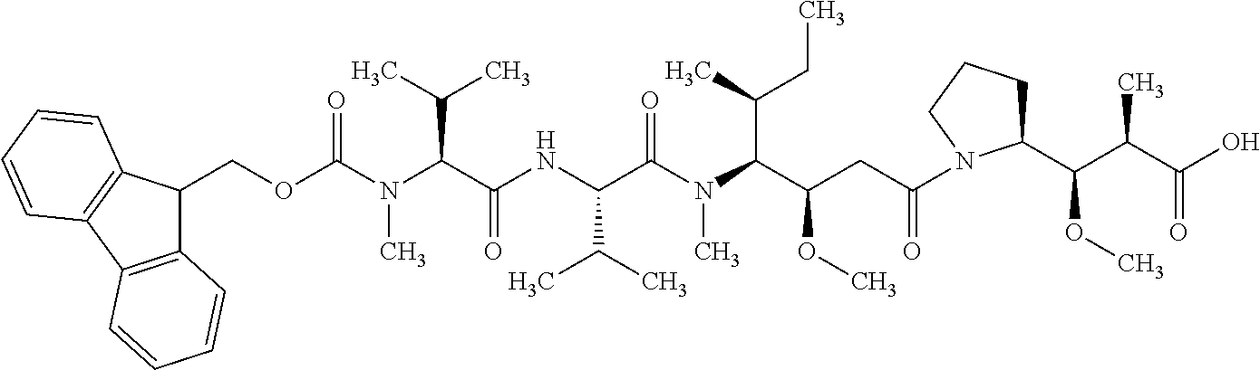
N(C(C(NC(C(N(C(C(CC(=O)N1C(C(C(C(O)=O)C)OC)CCC1)OC)C(C)CC)C)=O)C(C)C)=O)C(C)C)(C)C(OCC1C2=C(C3=C1C=CC=C3)C=CC=C2)=O
